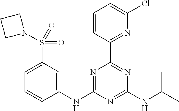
C1=CC(C2=NC(NC(C)C)=NC(NC3=CC(S(N4CCC4)(=O)=O)=CC=C3)=N2)=NC(Cl)=C1
